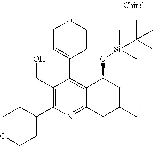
C1(CO)=C(C2CCOCC2)N=C2C(=C1C1=CCOCC1)C(O[Si](C)(C)C(C)(C)C)CC(C)(C)C2
